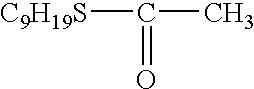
[C9H19S]C(C)=O
